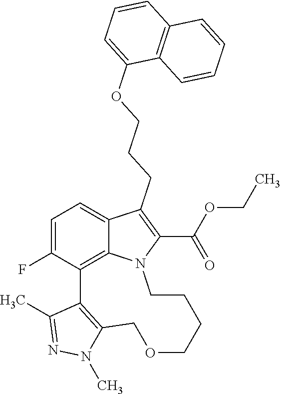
C1=C(F)C2=C3C(=C1)C(CCCOC1=CC=CC4=C1C=CC=C4)=C(C(OCC)=O)N3CCCCOCC1=C2C(C)=NN1C
